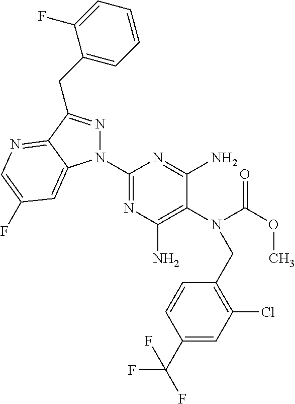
C1(N2N=C(CC3=CC=CC=C3F)C3=NC=C(F)C=C23)=NC(N)=C(N(C(OC)=O)CC2=C(Cl)C=C(C(F)(F)F)C=C2)C(N)=N1
